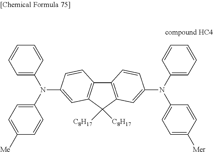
C12=C(C([C8H17])([C8H17])C3=C1C=CC(N(C1=CC=C([Me])C=C1)C1=CC=CC=C1)=C3)C=C(N(C1=CC=CC=C1)C1=CC=C([Mer])C=C1)C=C2
